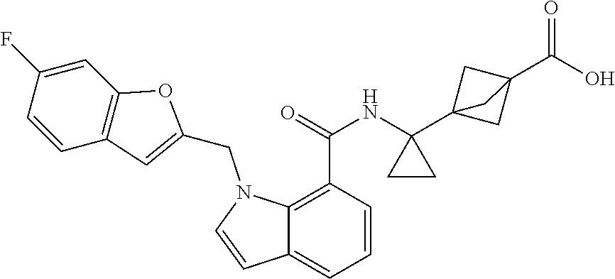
C1=CC(C(=O)NC2(C34CC(C(O)=O)(C3)C4)CC2)=C2C(=C1)C=CN2CC1=CC2=C(O1)C=C(F)C=C2
